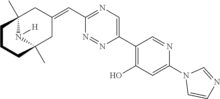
C12(C)N([H])C(C)(CC(=CC3=NC=C(C4=C(O)C=C(N5C=CN=C5)N=C4)N=N3)C1)CCC2
